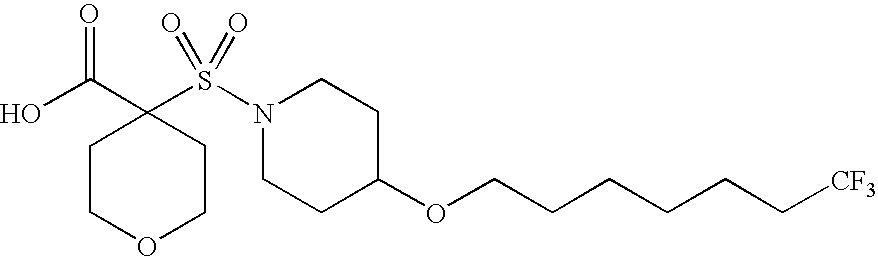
C1COCCC1(C(O)=O)S(N1CCC(OCCCCCC[CF3])CC1)(=O)=O
